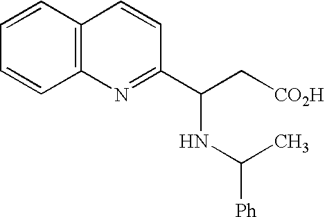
C12=C(C=CC=C1)C=CC(C(C[CO2H])NC(C)[Ph])=N2
